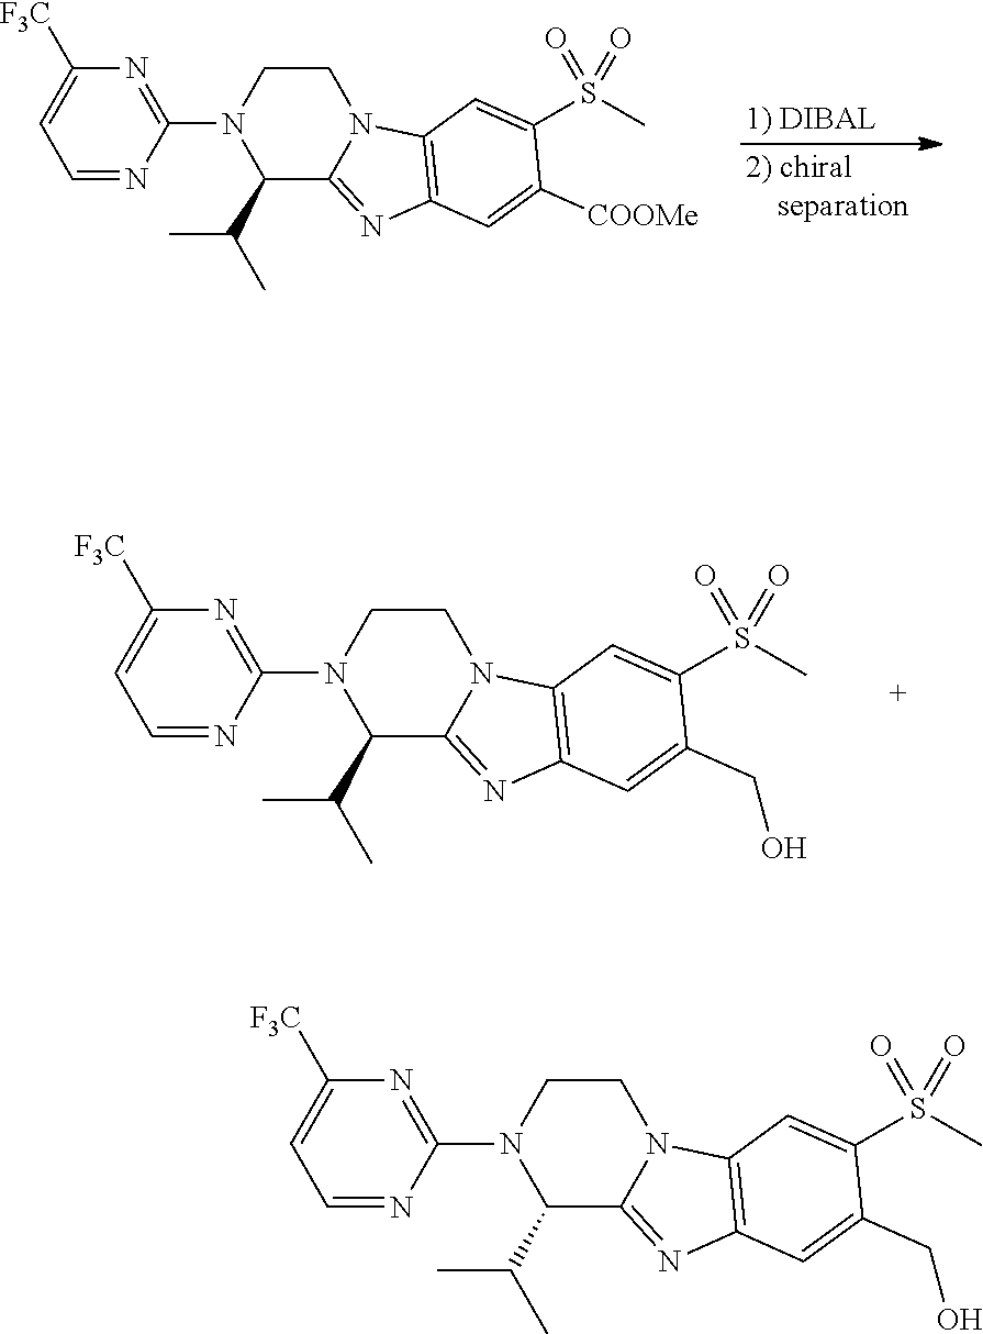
C1CN(C2=NC([F3C])=CC=N2)C(C(C)C)C2=NC3=C(N12)C=C(S(C)(=O)=O)C([COOMe])=C3.C1CN(C2=NC([F3C])=CC=N2)C(C(C)C)C2=NC3=C(N12)C=C(S(C)(=O)=O)C(CO)=C3.C1CN(C2=NC([F3C])=CC=N2)C(C(C)C)C2=NC3=C(N12)C=C(S(C)(=O)=O)C(CO)=C3
